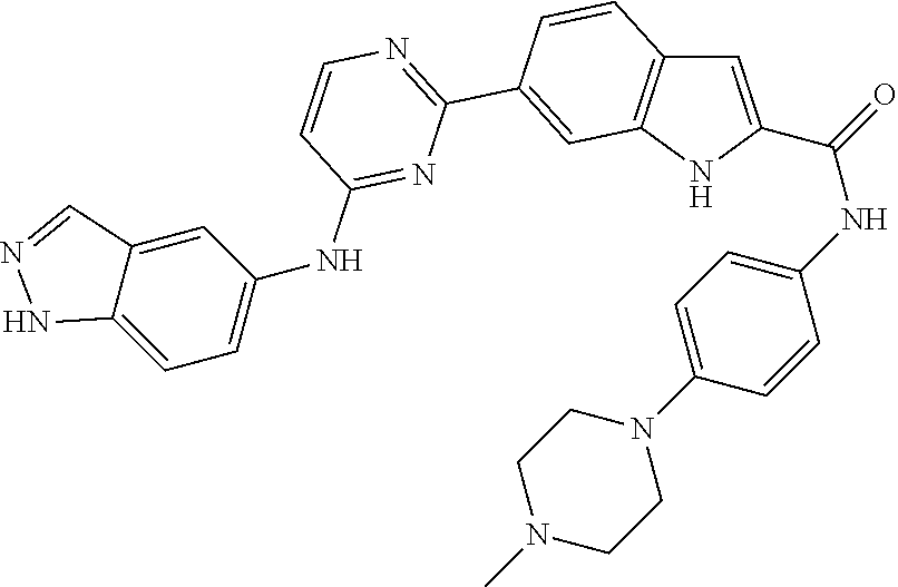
C1N(C)CCN(C2=CC=C(NC(=O)C3=CC4=C(N3)C=C(C3=NC=CC(NC5=CC=C6C(=C5)C=NN6)=N3)C=C4)C=C2)C1
